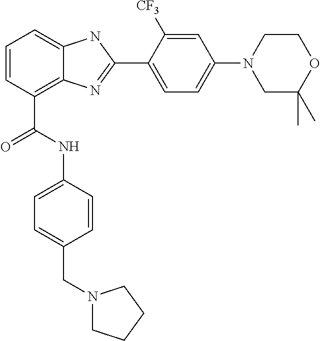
C1=CC(C(=O)NC2=CC=C(CN3CCCC3)C=C2)=C2C(=C1)NC(C1=CC=C(N3CC(C)(C)OCC3)C=C1[CF3])=N2
